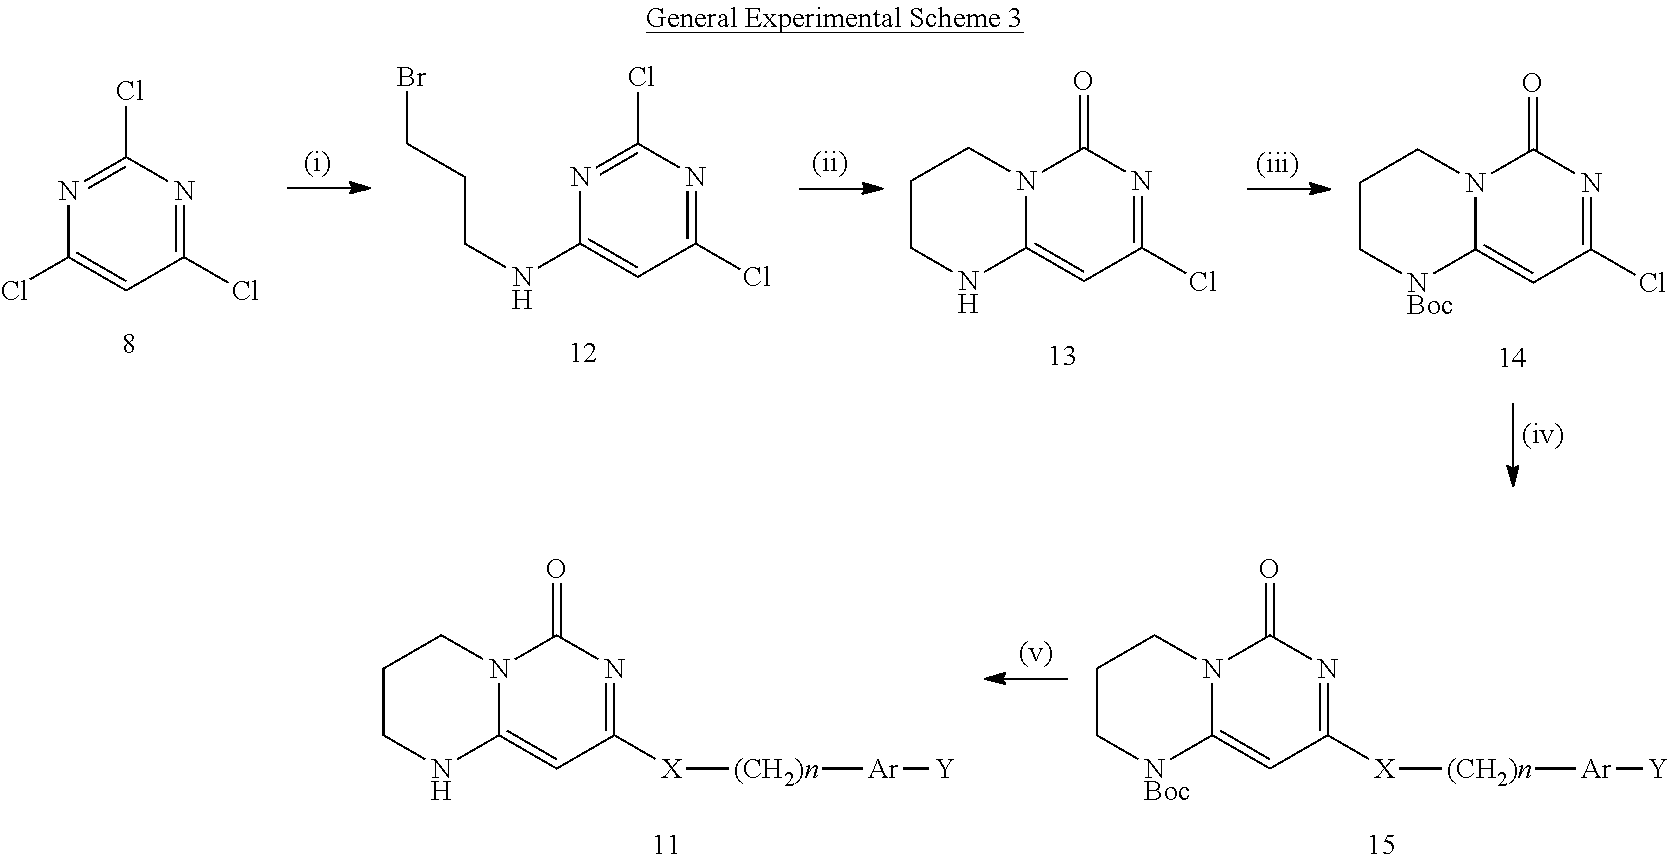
C1(Cl)=NC(Cl)=CC(Cl)=N1.C1(Cl)=NC(NCCCBr)=CC(Cl)=N1.C1(=O)N2C(=CC(Cl)=N1)NCCC2.C1(=O)N2C(=CC(Cl)=N1)[NBoc]CCC2.C1(=O)N2C(=CC([X][(CH2)n][Ar][Y])=N1)NCCC2.C1(=O)N2C(=CC([X][(CH2)n][Ar][Y])=N1)[NBoc]CCC2
